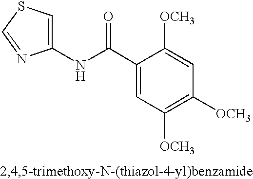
C1(NC(C2=CC([OCH3])=C([OCH3])C=C2[OCH3])=O)=CSC=N1
